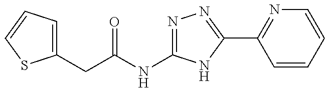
C(C(=O)NC1=NN=C(C2=NC=CC=C2)N1)C1=CC=CS1
